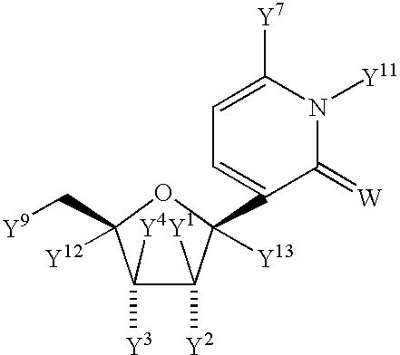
C1([Y4])([Y3])C([Y1])([Y2])C(C2=CC=C([Y7])N([Y11])C2=[W])([Y13])OC1(C[Y9])[Y12]
